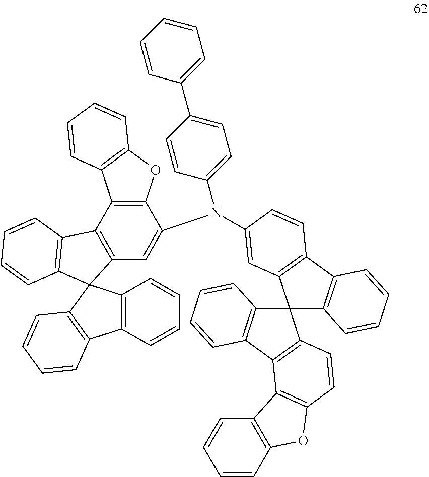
C12=C(C3=C(C=C1N(C1=CC4=C(C5=C(C46C4=C(C7=C6C=CC6=C7C7=C(O6)C=CC=C7)C=CC=C4)C=CC=C5)C=C1)C1=CC=C(C4=CC=CC=C4)C=C1)C1(C4=C3C=CC=C4)C3=C(C=CC=C3)C3=C1C=CC=C3)C1=C(O2)C=CC=C1
